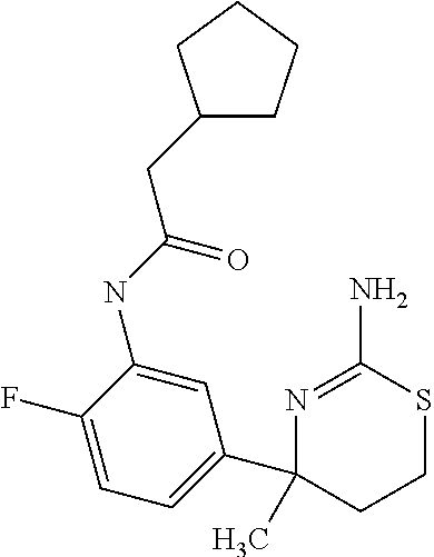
C1(CC(NC2=CC(C3(C)N=C(N)SCC3)=CC=C2F)=O)CCCC1
